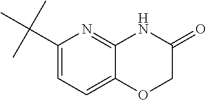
C1(C(C)(C)C)=CC=C2C(=N1)NC(=O)CO2
